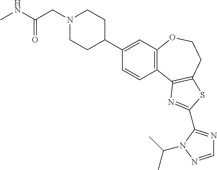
C1=CC2=C(C=C1C1CCN(CC(NC)=O)CC1)OCCC1=C2N=C(C2=NC=NN2C(C)C)S1
